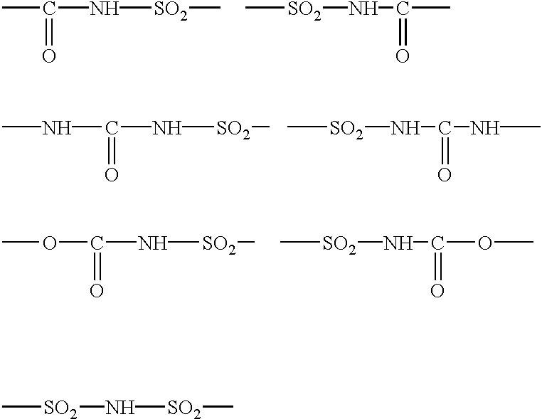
CC(=O)N[SO2]C.CC(=O)N[SO2]C.N(C(=O)N[SO2]C)C.N(C(=O)N[SO2]C)C.O(C(=O)N[SO2]C)C.O(C(=O)N[SO2]C)C.[SO2](N[SO2]C)C
